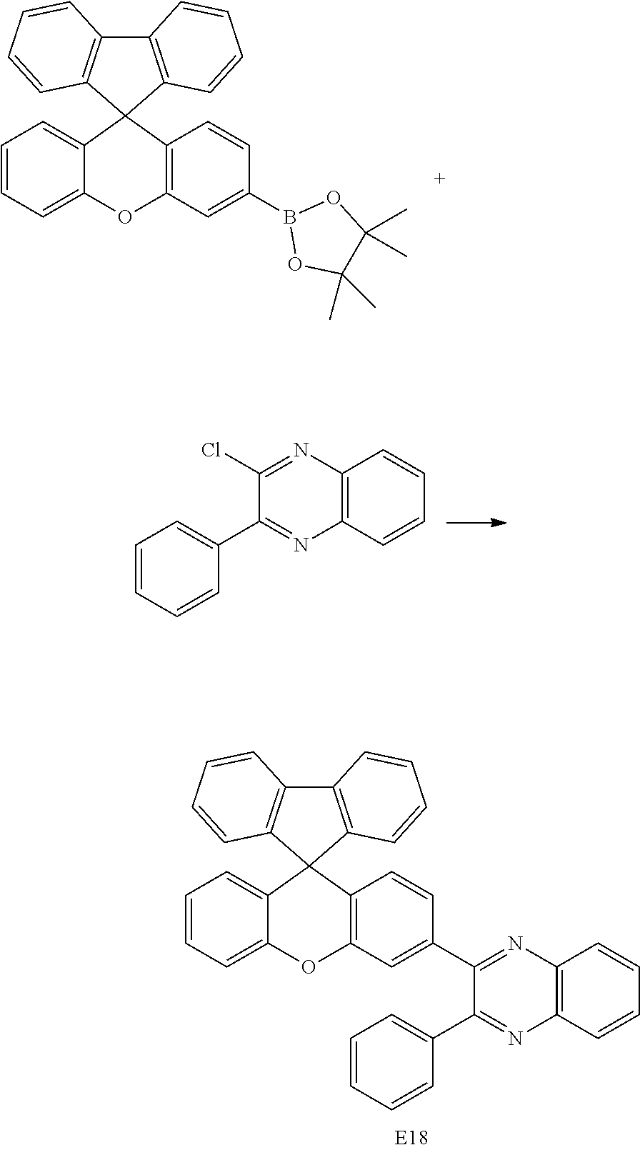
C1=C(B2OC(C)(C)C(C)(C)O2)C=CC2=C1OC1=CC=CC=C1C21C2=C(C3=C1C=CC=C3)C=CC=C2.C12=C(C=CC=C1)N=C(C1=CC=CC=C1)C(Cl)=N2.C1=C(C2=NC3=C(C=CC=C3)N=C2C2=CC=CC=C2)C=CC2=C1OC1=CC=CC=C1C21C2=C(C3=C1C=CC=C3)C=CC=C2
